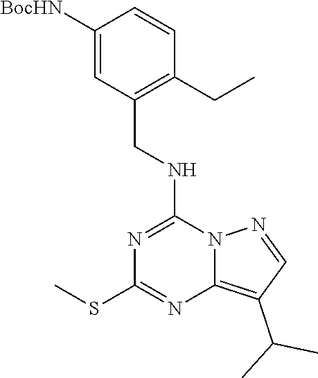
C1([BocHN])=CC(CNC2=NC(SC)=NC3=C(C(C)C)C=NN23)=C(CC)C=C1
